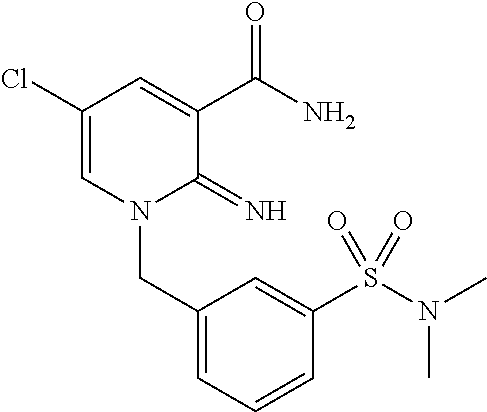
C1(Cl)=CN(CC2=CC=CC(S(N(C)C)(=O)=O)=C2)C(=N)C(C(N)=O)=C1
